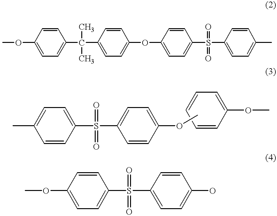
C1(OC)=CC=C(C(C)(C)C2=CC=C(OC3=CC=C(S(C4=CC=C(C)C=C4)(=O)=O)C=C3)C=C2)C=C1.CC1=CC=C(S(=O)(=O)C2=CC=C(OC)C=C2)C=C1.C1=CC=C(OC)C=C1.C1(OC)=CC=C(S(C2=CC=C(O)C=C2)(=O)=O)C=C1
